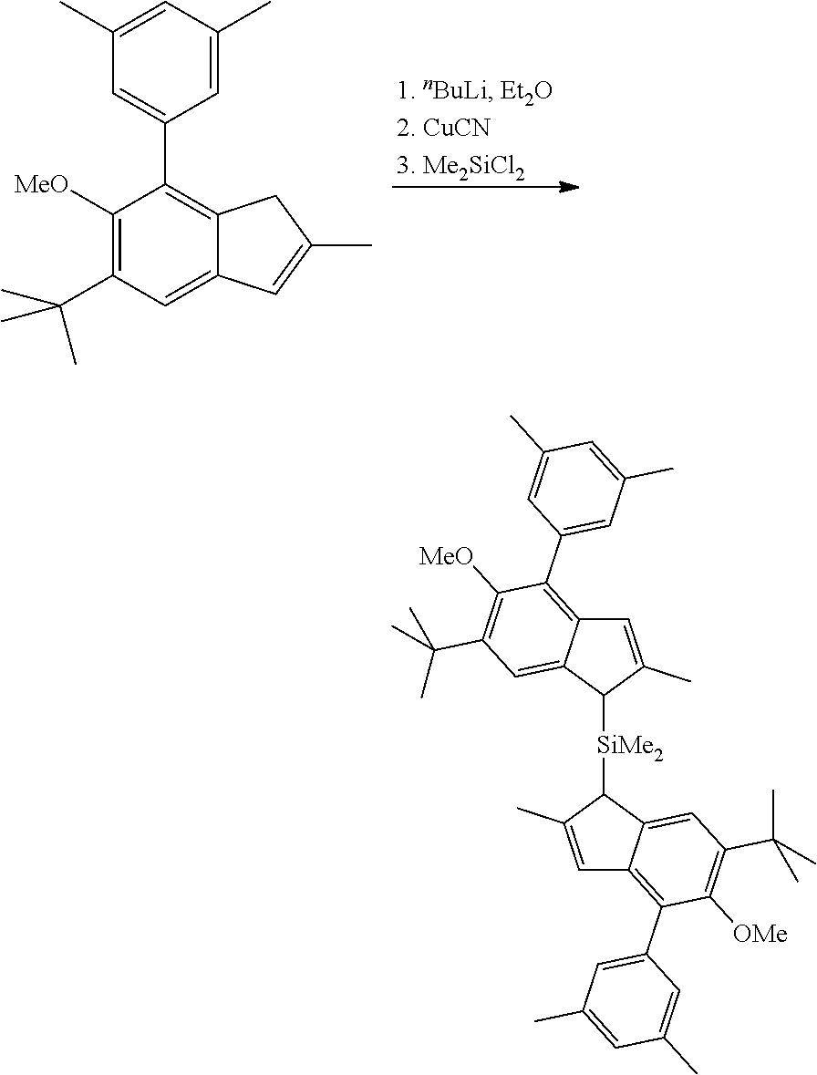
C1=C(C2=C3C(=CC(C(C)(C)C)=C2[MeO])C=C(C)C3)C=C(C)C=C1C.C1=C(C)C([SiMe2]C2C(C)=CC3=C(C4=CC(C)=CC(C)=C4)C([MeO])=C(C(C)(C)C)C=C23)C2=CC(C(C)(C)C)=C([OMe])C(C3=CC(C)=CC(C)=C3)=C12
